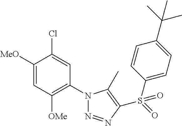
C1([MeO])=CC([OMe])=C(N2N=NC(S(=O)(C3=CC=C(C(C)(C)C)C=C3)=O)=C2C)C=C1Cl
